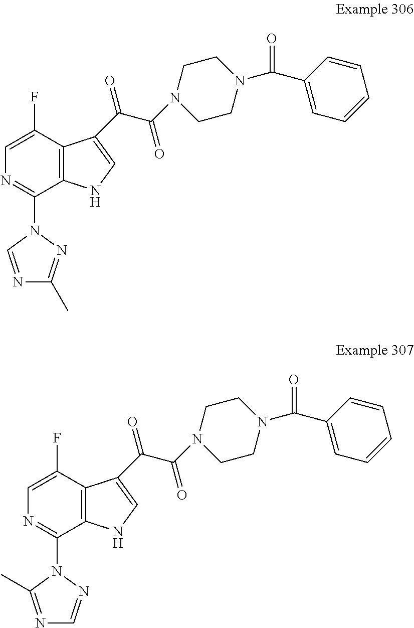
N1C=C(C(=O)C(N2CCN(C(C3=CC=CC=C3)=O)CC2)=O)C2=C1C(N1C=NC(C)=N1)=NC=C2F.N1C=C(C(=O)C(N2CCN(C(C3=CC=CC=C3)=O)CC2)=O)C2=C1C(N1C(C)=NC=N1)=NC=C2F
